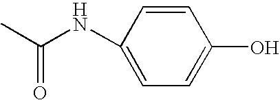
C(NC1=CC=C(O)C=C1)(C)=O
